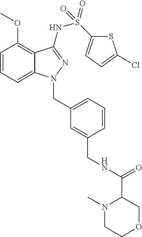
C1=CC=C2C(=C1OC)C(NS(C1=CC=C(Cl)S1)(=O)=O)=NN2CC1=CC=CC(CNC(=O)C2N(C)CCOC2)=C1
